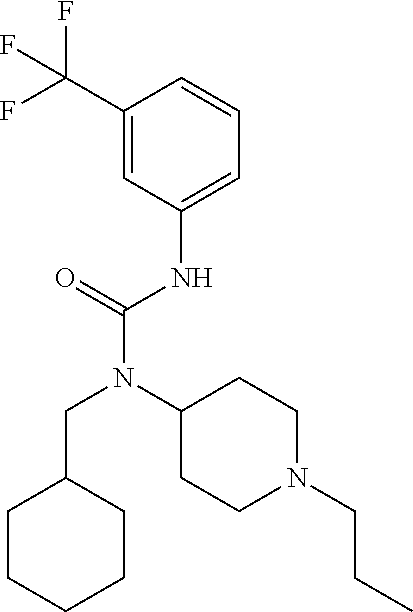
C1CCCCC1CN(C(NC1=CC=CC(C(F)(F)F)=C1)=O)C1CCN(CCC)CC1
